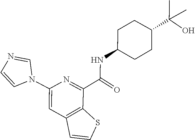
C1=CN(C2=CC3=C(C(C(NC4CCC(C(C)(O)C)CC4)=O)=N2)SC=C3)C=N1
